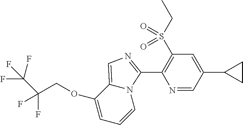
C(COC1=CC=CN2C1=CN=C2C1=C(S(CC)(=O)=O)C=C(C2CC2)C=N1)(F)(F)C(F)(F)F
